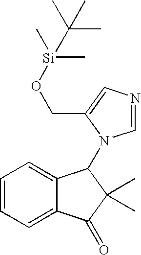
C1=CC=C2C(=C1)C(N1C=NC=C1CO[Si](C)(C)C(C)(C)C)C(C)(C)C2=O
